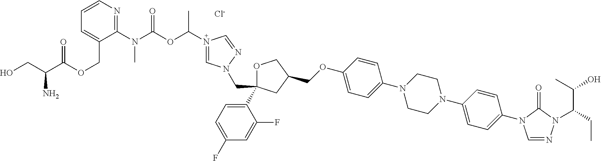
[Cl-].C1OC(C2=CC=C(F)C=C2F)(CN2C=N(C(OC(N(C3=NC=CC=C3COC(C(CO)N)=O)C)=O)C)C=N2)CC1COC1=CC=C(N2CCN(C3=CC=C(N4C=NN(C(CC)C(C)O)C4=O)C=C3)CC2)C=C1
